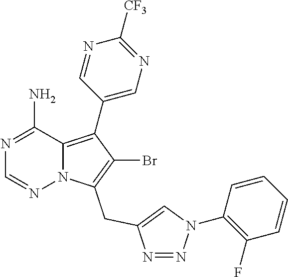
N1=C(N)C2=C(C3=CN=C([CF3])N=C3)C(Br)=C(CC3=CN(C4=C(F)C=CC=C4)N=N3)N2N=C1
